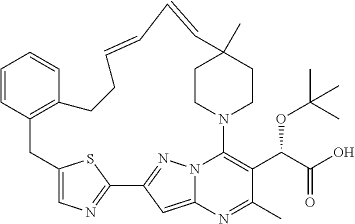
C1=CC2=C(C=C1)CCC=CC=CC1(C)CCN(C3=C(C(C(O)=O)OC(C)(C)C)C(C)=NC4=CC(=NN43)C3=NC=C(C2)S3)CC1
